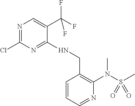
N1=C(Cl)N=C(NCC2=C(N(S(C)(=O)=O)C)N=CC=C2)C(C(F)(F)F)=C1
